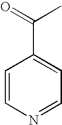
C(C1=CC=NC=C1)(C)=O
